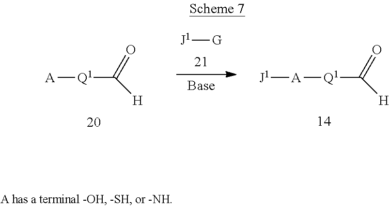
[A][Q1]C([H])=O.[A]([Q1]C([H])=O)[J1].[J1][G]
